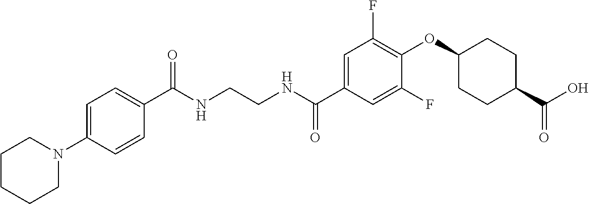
C1(C(NCCNC(C2=CC(F)=C(OC3CCC(C(O)=O)CC3)C(F)=C2)=O)=O)=CC=C(N2CCCCC2)C=C1
